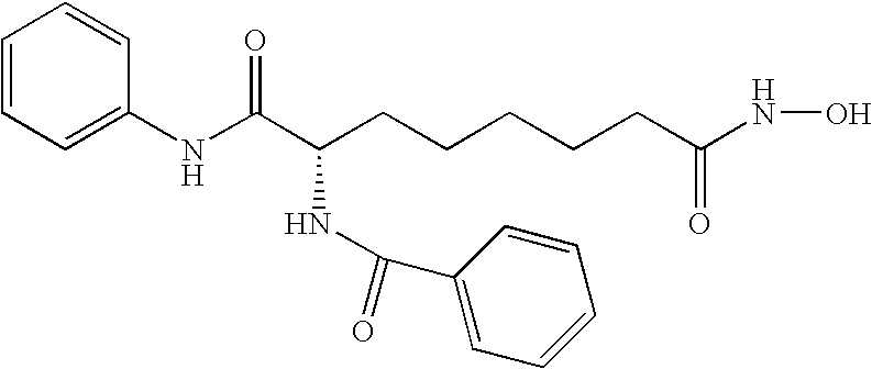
C(CCCCCC(NO)=O)(C(NC1=CC=CC=C1)=O)NC(C1=CC=CC=C1)=O
